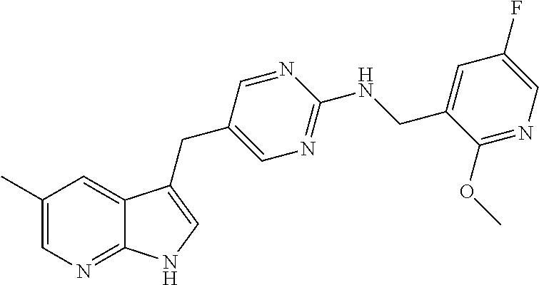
C1(C)=CN=C2C(=C1)C(CC1=CN=C(NCC3=CC(F)=CN=C3OC)N=C1)=CN2
